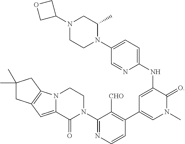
N1(C2=CC=C(NC3=CC(C4=C([CHO])C(N5CCN6C(=CC7=C6CC(C)(C)C7)C5=O)=NC=C4)=CN(C)C3=O)N=C2)C(C)CN(C2COC2)CC1
